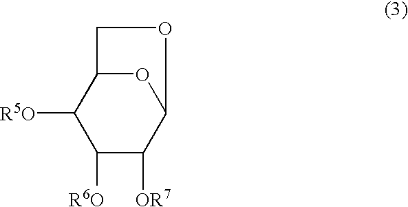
C1([R6O])C([OR7])C2OC(C1[R5O])CO2
